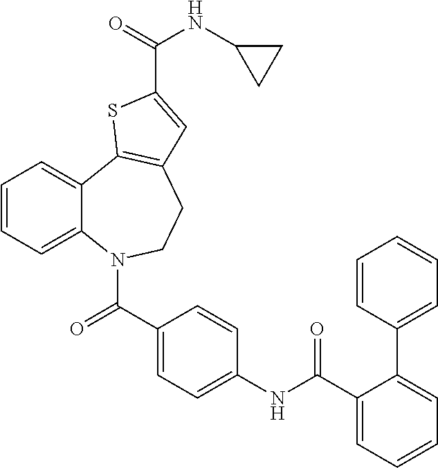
C1(C(NC2=CC=C(C(=O)N3C4=CC=CC=C4C4=C(CC3)C=C(C(=O)NC3CC3)S4)C=C2)=O)=CC=CC=C1C1=CC=CC=C1
